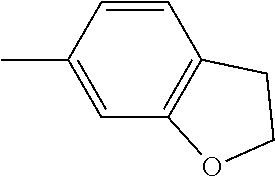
C1=CC(C)=CC2=C1CCO2
